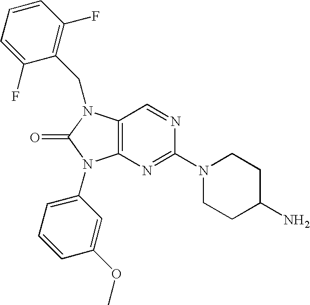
C12=C(N(CC3=C(F)C=CC=C3F)C(=O)N1C1=CC=CC(OC)=C1)C=NC(N1CCC(N)CC1)=N2
